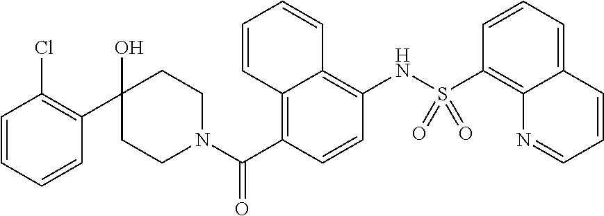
C1CN(C(C2=C3C(=C(NS(C4=C5C(=CC=C4)C=CC=N5)(=O)=O)C=C2)C=CC=C3)=O)CCC1(O)C1=C(Cl)C=CC=C1
